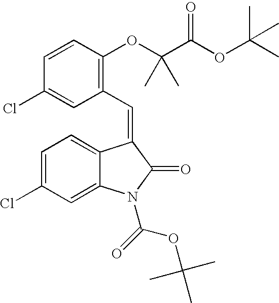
C1=CC(OC(C(=O)OC(C)(C)C)(C)C)=C(C=C2C3=CC=C(Cl)C=C3N(C(=O)OC(C)(C)C)C2=O)C=C1Cl
